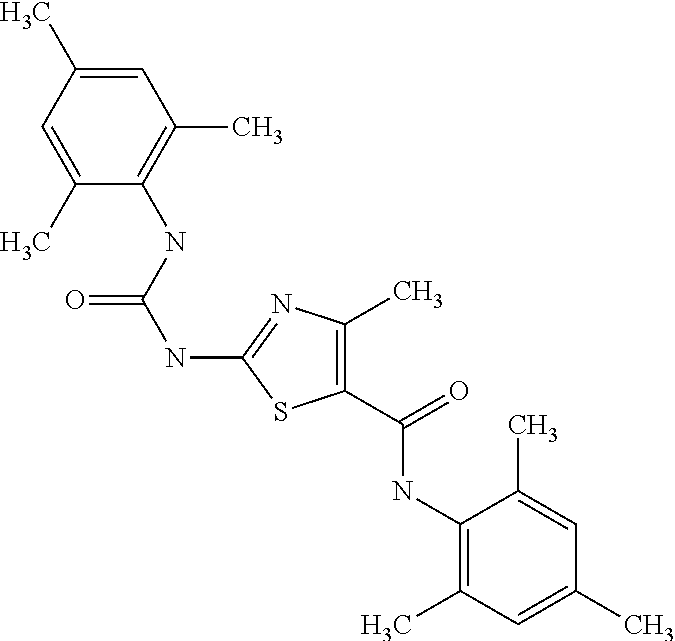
C1=C(C)C=C(C)C(NC(NC2=NC(C)=C(C(NC3=C(C)C=C(C)C=C3C)=O)S2)=O)=C1C
